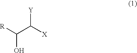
[R]C(C([X])[Y])O
